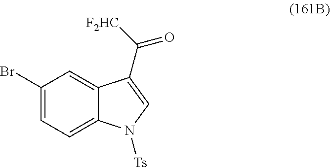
BrC1=CC=C2C(=C1)C(C([F2HC])=O)=CN2[Ts]
